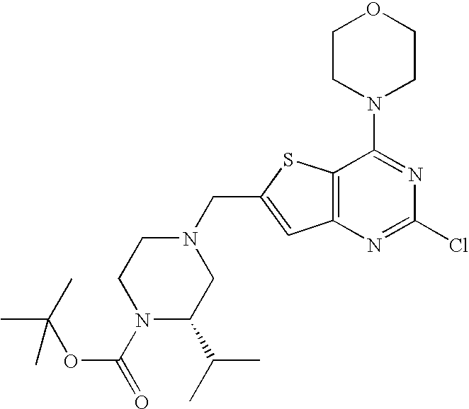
N1(C(=O)OC(C)(C)C)C(C(C)C)CN(CC2=CC3=C(S2)C(N2CCOCC2)=NC(Cl)=N3)CC1
